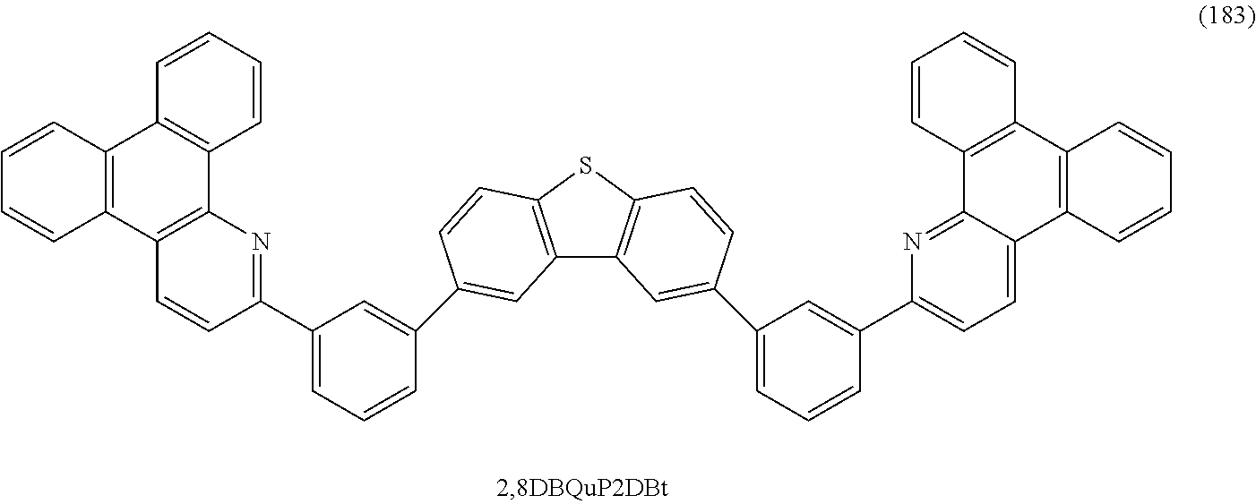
C12=C(SC3=C1C=C(C1=CC=CC(C4=CC=C5C(=N4)C4=C(C6=C5C=CC=C6)C=CC=C4)=C1)C=C3)C=CC(C1=CC(C3=NC4=C(C=C3)C3=C(C5=C4C=CC=C5)C=CC=C3)=CC=C1)=C2
